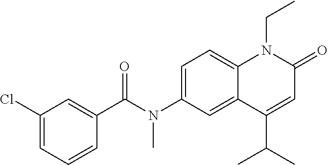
N(C1=CC=C2C(=C1)C(C(C)C)=CC(=O)N2CC)(C(C1=CC(Cl)=CC=C1)=O)C
